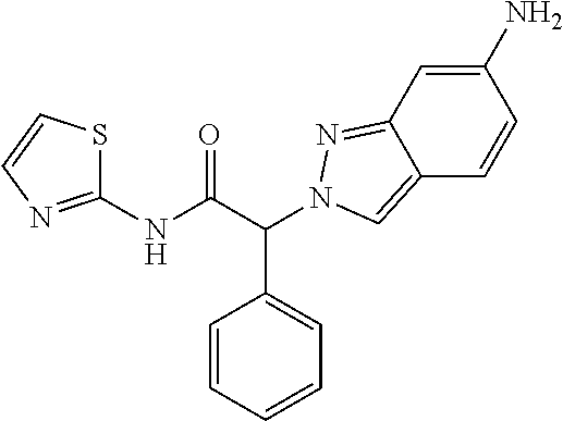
C(C(NC1=NC=CS1)=O)(C1=CC=CC=C1)N1N=C2C=C(N)C=CC2=C1
